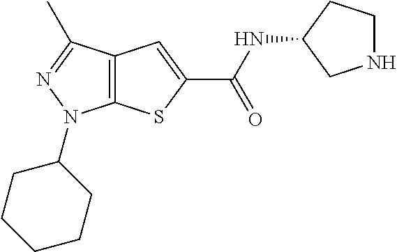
C12=C(C(C)=NN1C1CCCCC1)C=C(C(NC1CNCC1)=O)S2
